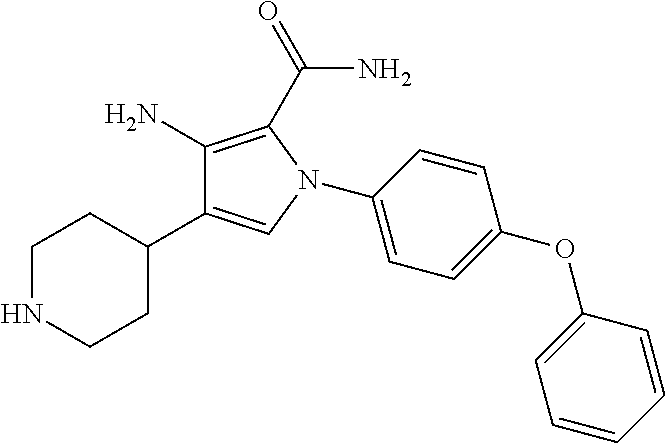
C1(N2C=C(C3CCNCC3)C(N)=C2C(=O)N)=CC=C(OC2=CC=CC=C2)C=C1
